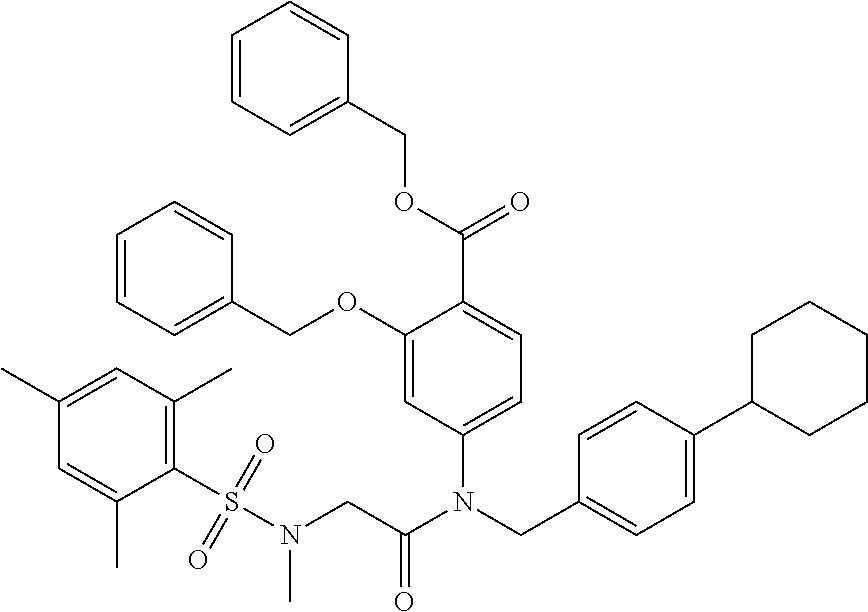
O(C(=O)C1=CC=C(N(C(CN(C)S(C2=C(C)C=C(C)C=C2C)(=O)=O)=O)CC2=CC=C(C3CCCCC3)C=C2)C=C1OCC1=CC=CC=C1)CC1=CC=CC=C1
